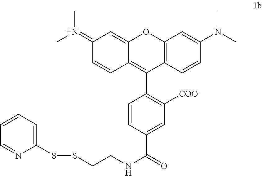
C1=CC=C(SSCCNC(=O)C2=CC([COO-])=C(C3=C4C(=CC(=[N+](C)C)C=C4)OC4=C3C=CC(N(C)C)=C4)C=C2)N=C1
